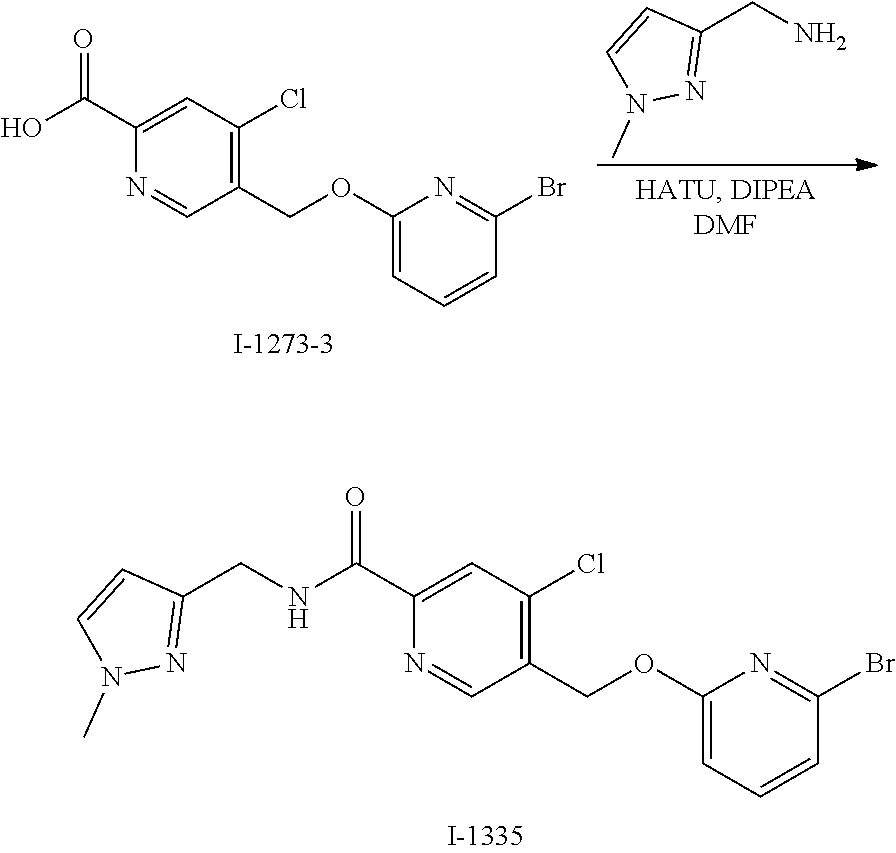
C1(CN)=NN(C)C=C1.O=C(O)C1=CC(Cl)=C(COC2=CC=CC(Br)=N2)C=N1.O=C(NCC1=NN(C)C=C1)C1=CC(Cl)=C(COC2=CC=CC(Br)=N2)C=N1
